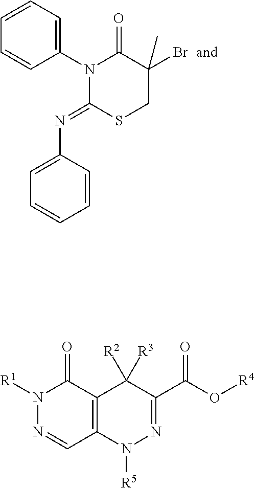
C1(N2C(=NC3=CC=CC=C3)SCC(Br)(C)C2=O)=CC=CC=C1.N1([R1])N=CC2=C(C1=O)C([R2])([R3])C(C(=O)O[R4])=NN2[R5]
